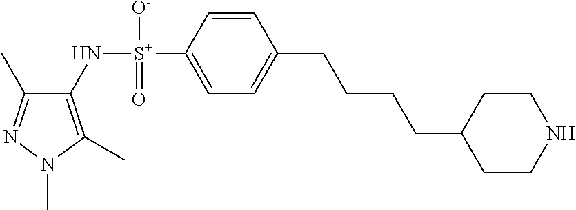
C1(C)=NN(C)C(C)=C1N[S+](C1=CC=C(CCCCC2CCNCC2)C=C1)([O-])=O
